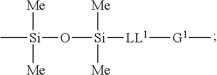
C[Si]([Me])([Me])O[Si]([LL1][G1]C)([Me])[Me]
